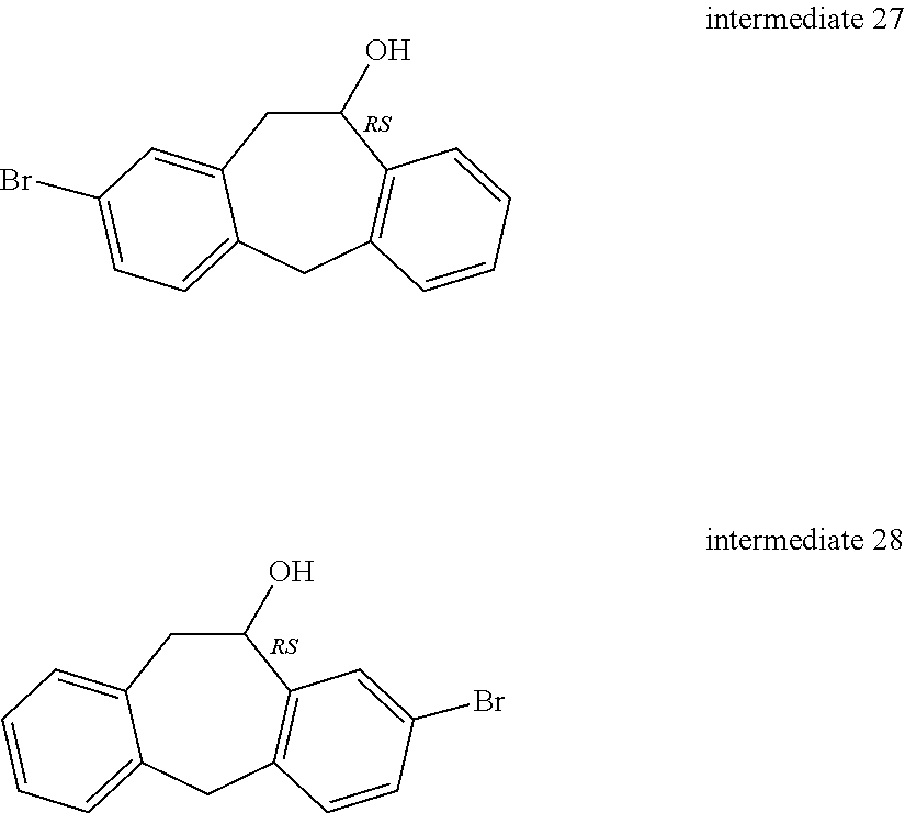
C1(O)C2=C(CC3=CC=C(Br)C=C3C1)C=CC=C2.C1(O)C2=C(CC3=CC=CC=C3C1)C=CC(Br)=C2
